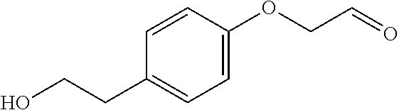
C1=CC(OCC=O)=CC=C1CCO
